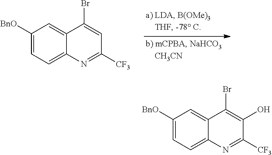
C1([BnO])=CC=C2C(=C1)C(Br)=CC([CF3])=N2.C1([BnO])=CC=C2C(=C1)C(Br)=C(O)C([CF3])=N2
